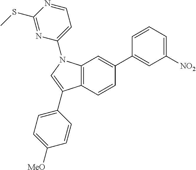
C12=C(N(C3=CC=NC(SC)=N3)C=C1C1=CC=C([MeO])C=C1)C=C(C1=CC([NO2])=CC=C1)C=C2
